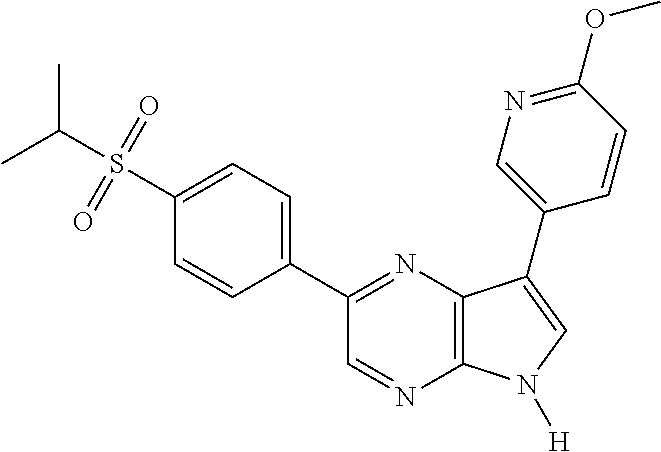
CC(S(=O)(=O)C1=CC=C(C2=NC3=C(N=C2)N([H])C=C3C2=CN=C(OC)C=C2)C=C1)C
